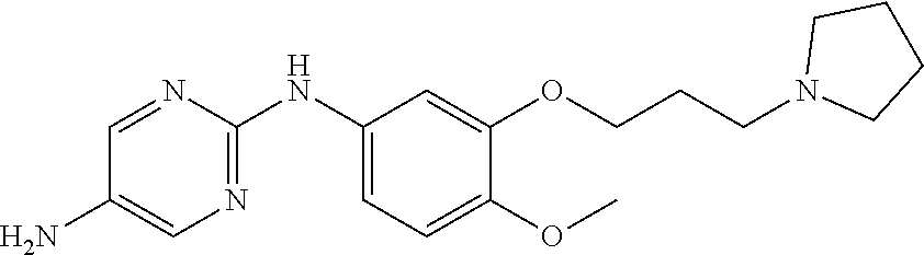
C1=NC(NC2=CC=C(OC)C(OCCCN3CCCC3)=C2)=NC=C1N
